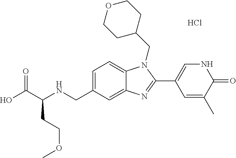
OC(C(NCC1=CC=C2C(=C1)N=C(C1=CNC(=O)C(C)=C1)N2CC1CCOCC1)CCOC)=O.Cl
